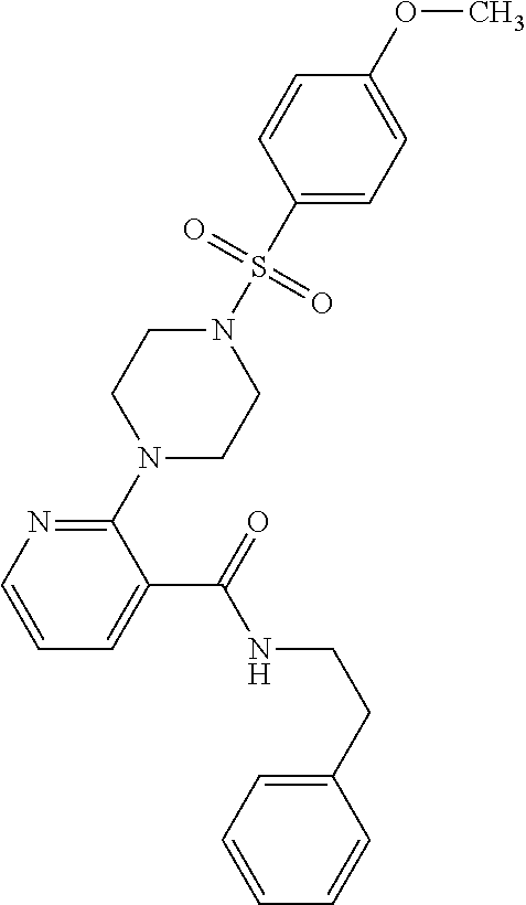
C1(CCNC(=O)C2=CC=CN=C2N2CCN(S(C3=CC=C(OC)C=C3)(=O)=O)CC2)=CC=CC=C1
